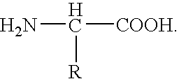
NC([R])[COOH]
